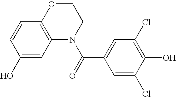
C1(O)=CC2=C(C=C1)OCCN2C(=O)C1=CC(Cl)=C(O)C(Cl)=C1
